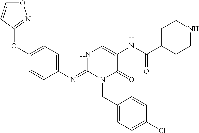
O(C1=CC=C(N=C2N(CC3=CC=C(Cl)C=C3)C(=O)C(NC(C3CCNCC3)=O)=CN2)C=C1)C1=NOC=C1
